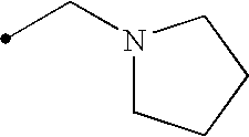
C(N1CCCC1)C
